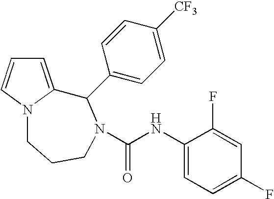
C1=C2N(C=C1)CCCN(C(NC1=CC=C(F)C=C1F)=O)C2C1=CC=C([CF3])C=C1
